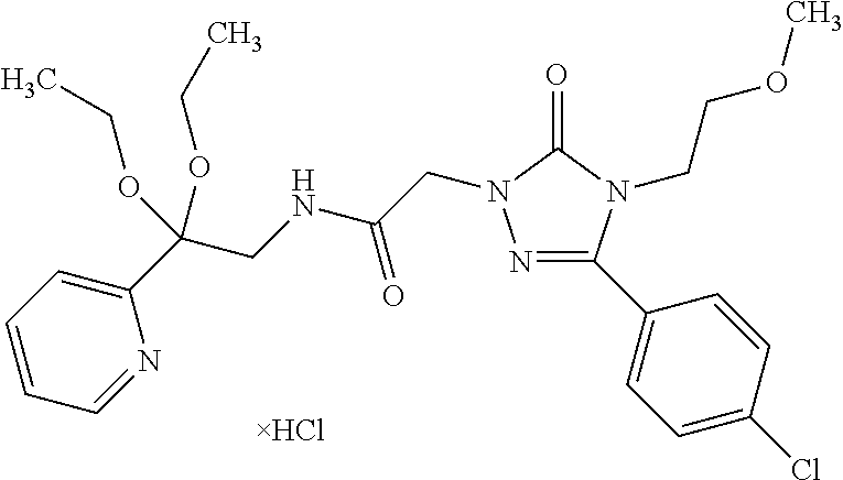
C1=CC=NC(C(CNC(CN2N=C(C3=CC=C(Cl)C=C3)N(CCOC)C2=O)=O)(OCC)OCC)=C1
